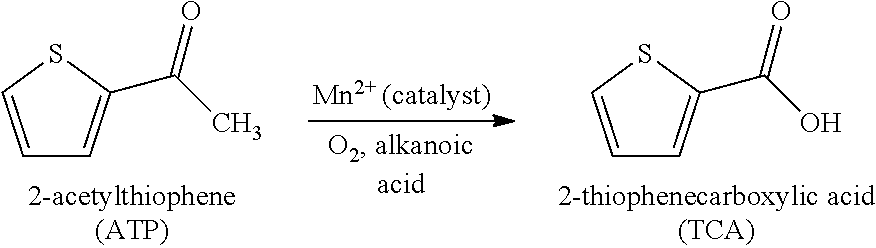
C1=CSC(C(O)=O)=C1.C1=CSC(C(C)=O)=C1
